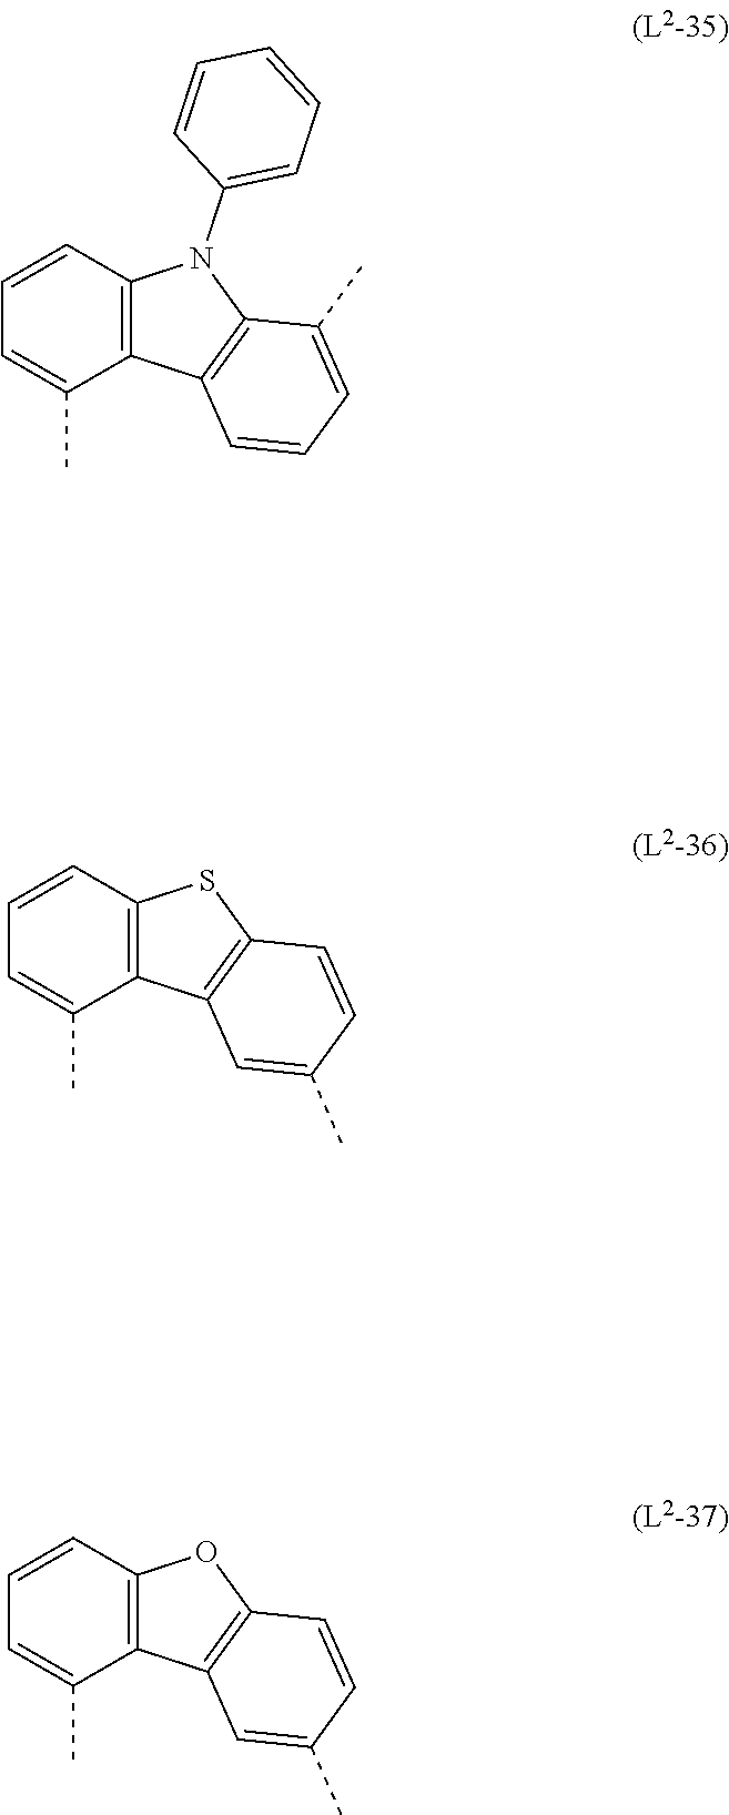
C1=CC2=C(C(C)=C1)C1=C(N2C2=CC=CC=C2)C(C)=CC=C1.C1=CC2=C(C(C)=C1)C1=C(S2)C=CC(C)=C1.C1=CC2=C(C(C)=C1)C1=C(O2)C=CC(C)=C1
